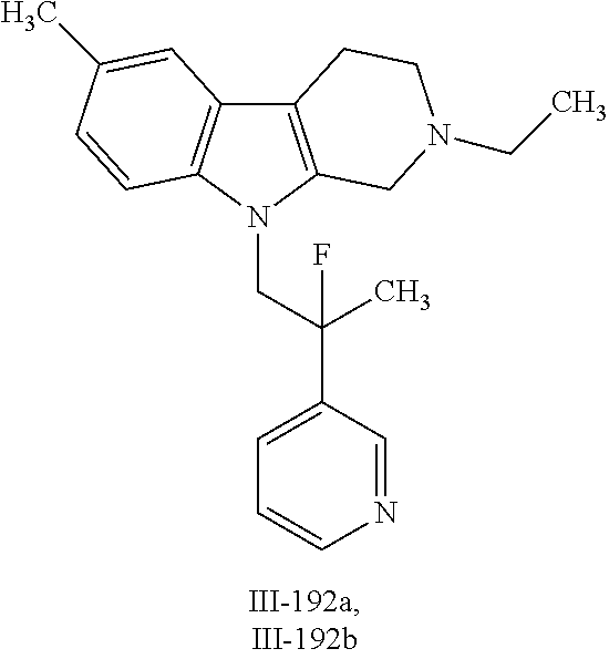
C12=C(N(CC(C3=CC=CN=C3)(F)C)C3=C1C=C(C)C=C3)CN(CC)CC2
